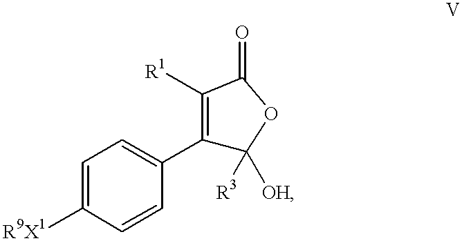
C1=CC(C2=C([R1])C(=O)OC2([OH])[R3])=CC=C1[R9X1]
